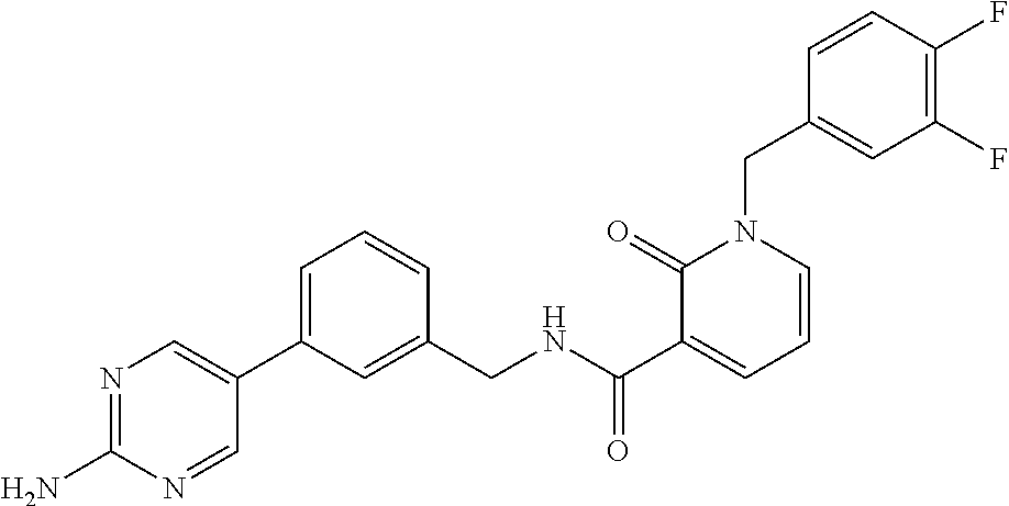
N1=C(N)N=CC(C2=CC=CC(CNC(C3=CC=CN(CC4=CC(F)=C(F)C=C4)C3=O)=O)=C2)=C1
